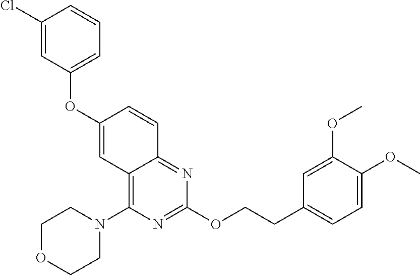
O(C1=CC=CC(Cl)=C1)C1=CC2=C(N3CCOCC3)N=C(OCCC3=CC=C(OC)C(OC)=C3)N=C2C=C1
